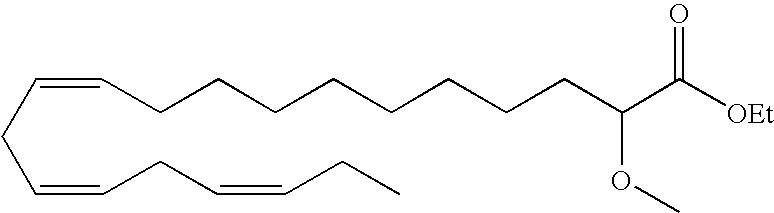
C(CC=CCC=CCC)=CCCCCCCCCC(C([OEt])=O)OC
